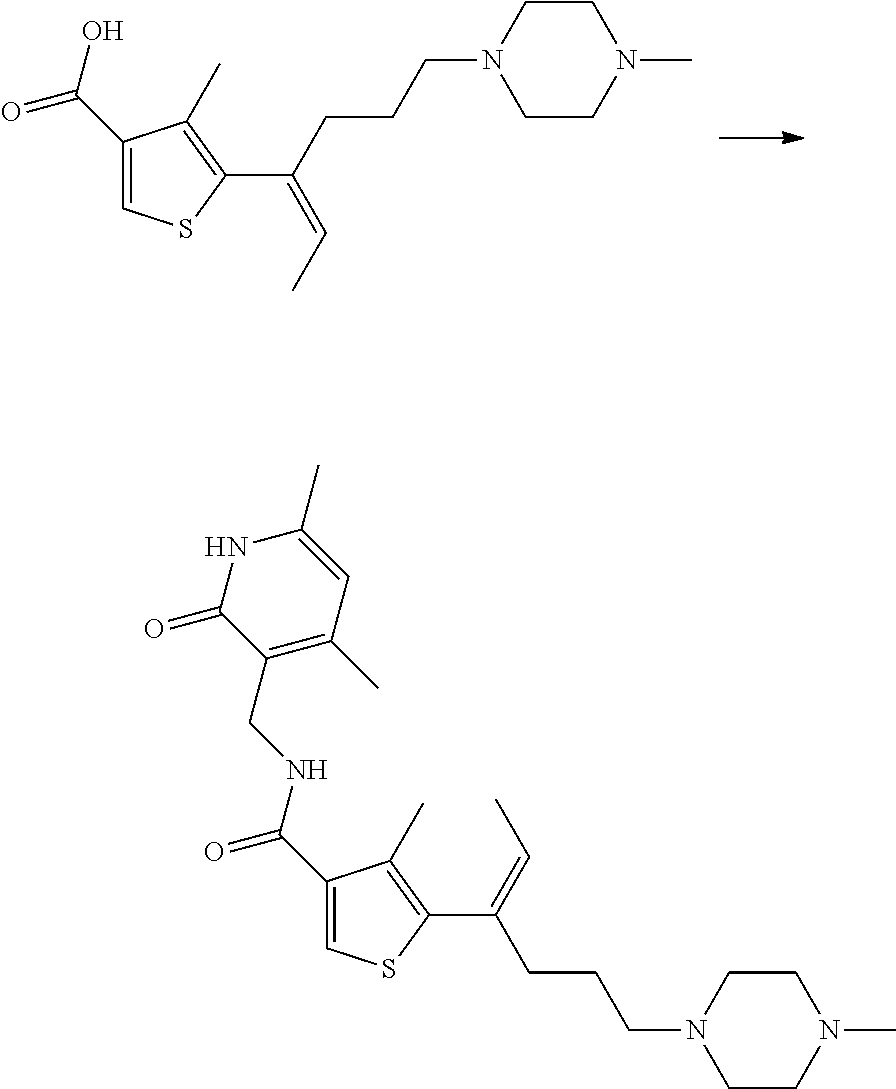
C1(C(=O)O)=CSC(C(=CC)CCCN2CCN(C)CC2)=C1C.C1(C(=O)NCC2=C(C)C=C(C)NC2=O)=CSC(C(=CC)CCCN2CCN(C)CC2)=C1C
